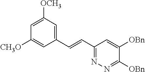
C1=C([OCH3])C=C(C=CC2=NN=C([OBn])C([OBn])=C2)C=C1[CH3O]
